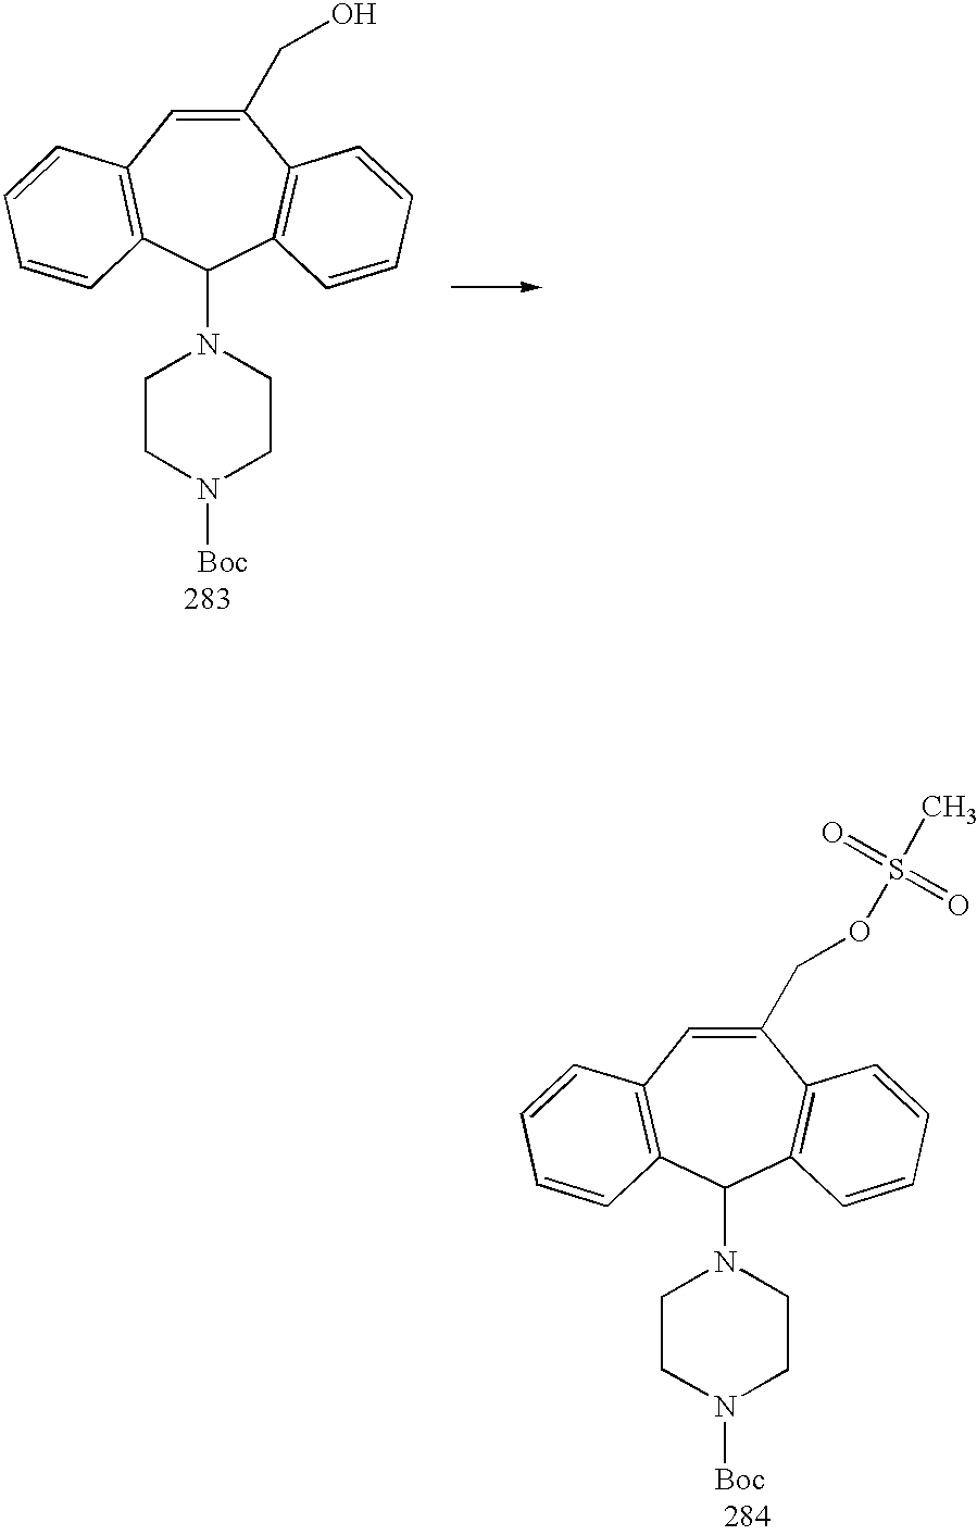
C1(CO)=CC2=C(C(N3CCN([Boc])CC3)C3=C1C=CC=C3)C=CC=C2.C1(COS(=O)(C)=O)=CC2=C(C(N3CCN([Boc])CC3)C3=C1C=CC=C3)C=CC=C2
